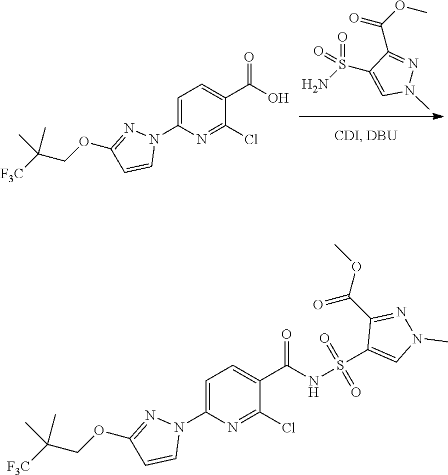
O=S(=O)(N)C1=CN(C)N=C1C(OC)=O.C1=C(N2C=CC(OCC([F3C])(C)C)=N2)N=C(Cl)C(C(O)=O)=C1.C1=C(N2C=CC(OCC([F3C])(C)C)=N2)N=C(Cl)C(C(NS(=O)(=O)C2=CN(C)N=C2C(=O)OC)=O)=C1
